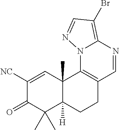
C1([NC])=CC2(C)C([H])(C(C)(C)C1=O)CCC1=C2N2C(=C(Br)C=N2)N=C1
